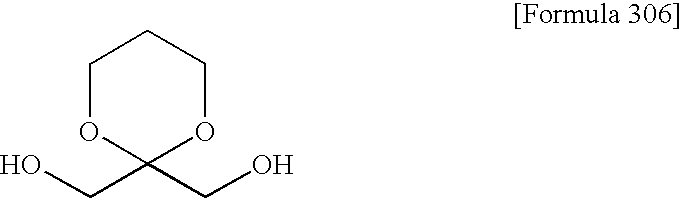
C1OC(CO)(CO)OCC1
